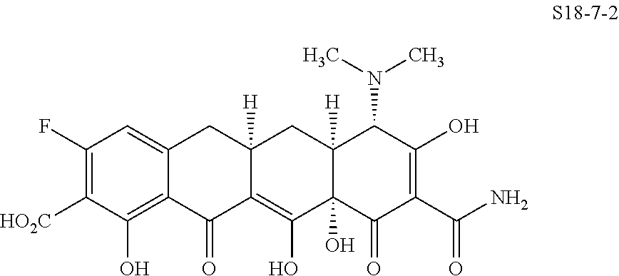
C1(F)=C([HO2C])C(O)=C2C(=C1)CC1([H])C(=C(O)C3(O)C([H])(C1)C(N(C)C)C(O)=C(C(N)=O)C3=O)C2=O
